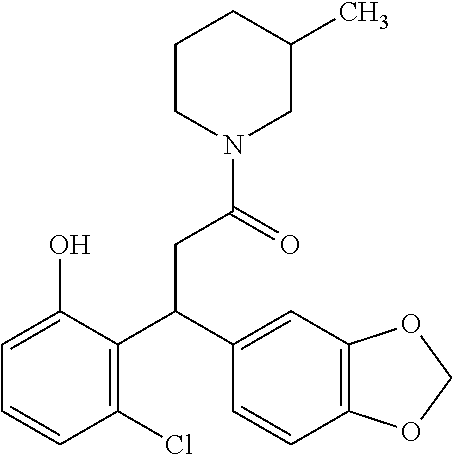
C1=C(O)C(C(C2=CC3=C(C=C2)OCO3)CC(N2CC(C)CCC2)=O)=C(Cl)C=C1
